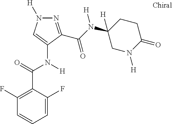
N1=C(C(=O)N(C2([H])CN([H])C(=O)CC2)[H])C(N([H])C(C2=C(F)C=CC=C2F)=O)=CN1[H]
